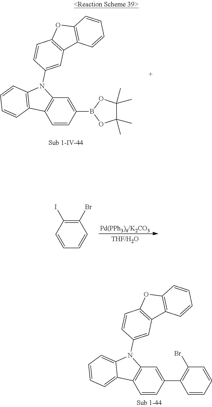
C1(C2=C(Br)C=CC=C2)=CC2=C(C=C1)C1=CC=CC=C1N2C1=CC2=C(C=C1)OC1=C2C=CC=C1.C1(B2OC(C)(C)C(C)(C)O2)=CC2=C(C=C1)C1=C(N2C2=CC3=C(C=C2)OC2=C3C=CC=C2)C=CC=C1.C1=CC(I)=C(Br)C=C1
